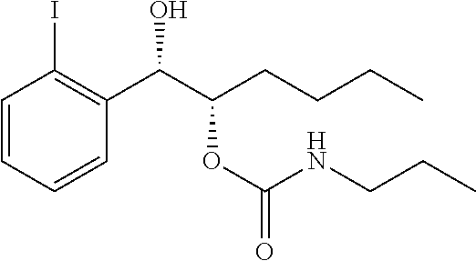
C1=CC=CC(C(C(CCCC)OC(NCCC)=O)O)=C1I
